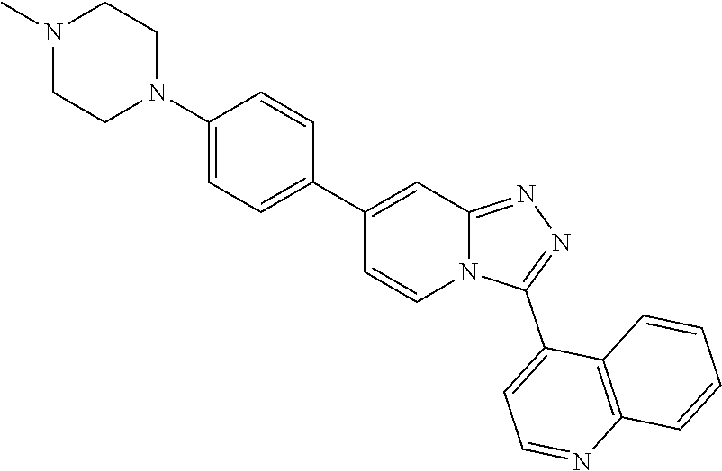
N12C(=NN=C1C1=CC=NC3=C1C=CC=C3)C=C(C1=CC=C(N3CCN(C)CC3)C=C1)C=C2
